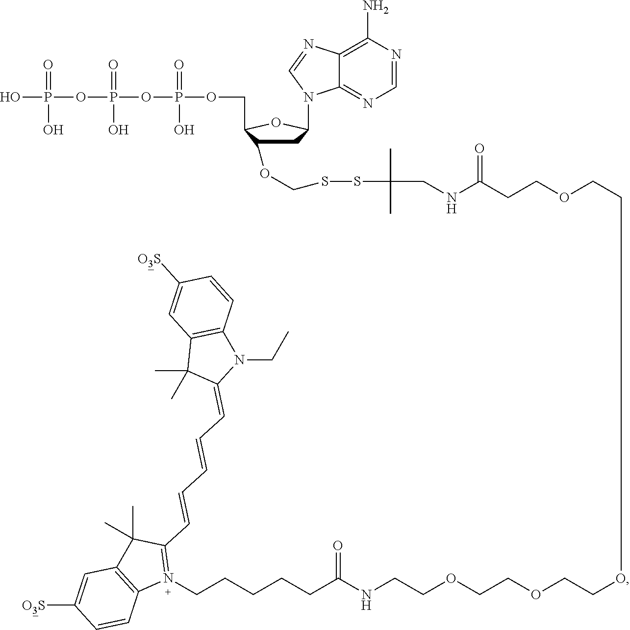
C1C(N2C3=NC=NC(N)=C3N=C2)OC(COP(OP(OP(O)(=O)O)(=O)O)(=O)O)C1OCSSC(CNC(=O)CCOCCOCCOCCOCCNC(CCCCCN1=C(C=CC=CC=C2N(CC)C3=C(C2(C)C)C=C([O3S])C=C3)C(C)(C)C2=C1C=CC([O3S])=C2)=O)(C)C
